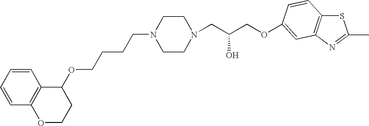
C1=CC=CC2=C1C(OCCCCN1CCN(CC(COC3=CC4=C(SC(C)=N4)C=C3)O)CC1)CCO2
